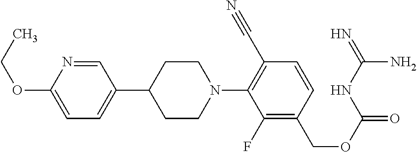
C1=NC(OCC)=CC=C1C1CCN(C2=C(C#N)C=CC(COC(=O)NC(=N)N)=C2F)CC1
